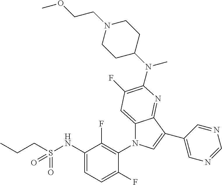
C12=CC(F)=C(N(C3CCN(CCOC)CC3)C)N=C1C(C1=CN=CN=C1)=CN2C1=C(F)C(NS(CCC)(=O)=O)=CC=C1F
